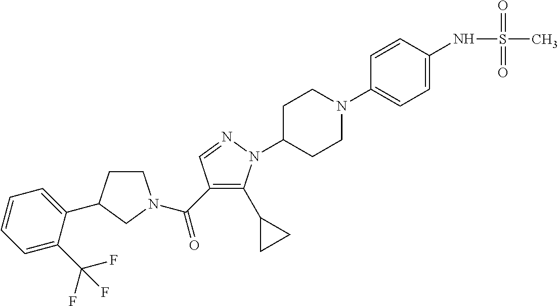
C1CC(C2=CC=CC=C2C(F)(F)F)CN1C(C1=C(C2CC2)N(C2CCN(C3=CC=C(NS(C)(=O)=O)C=C3)CC2)N=C1)=O
